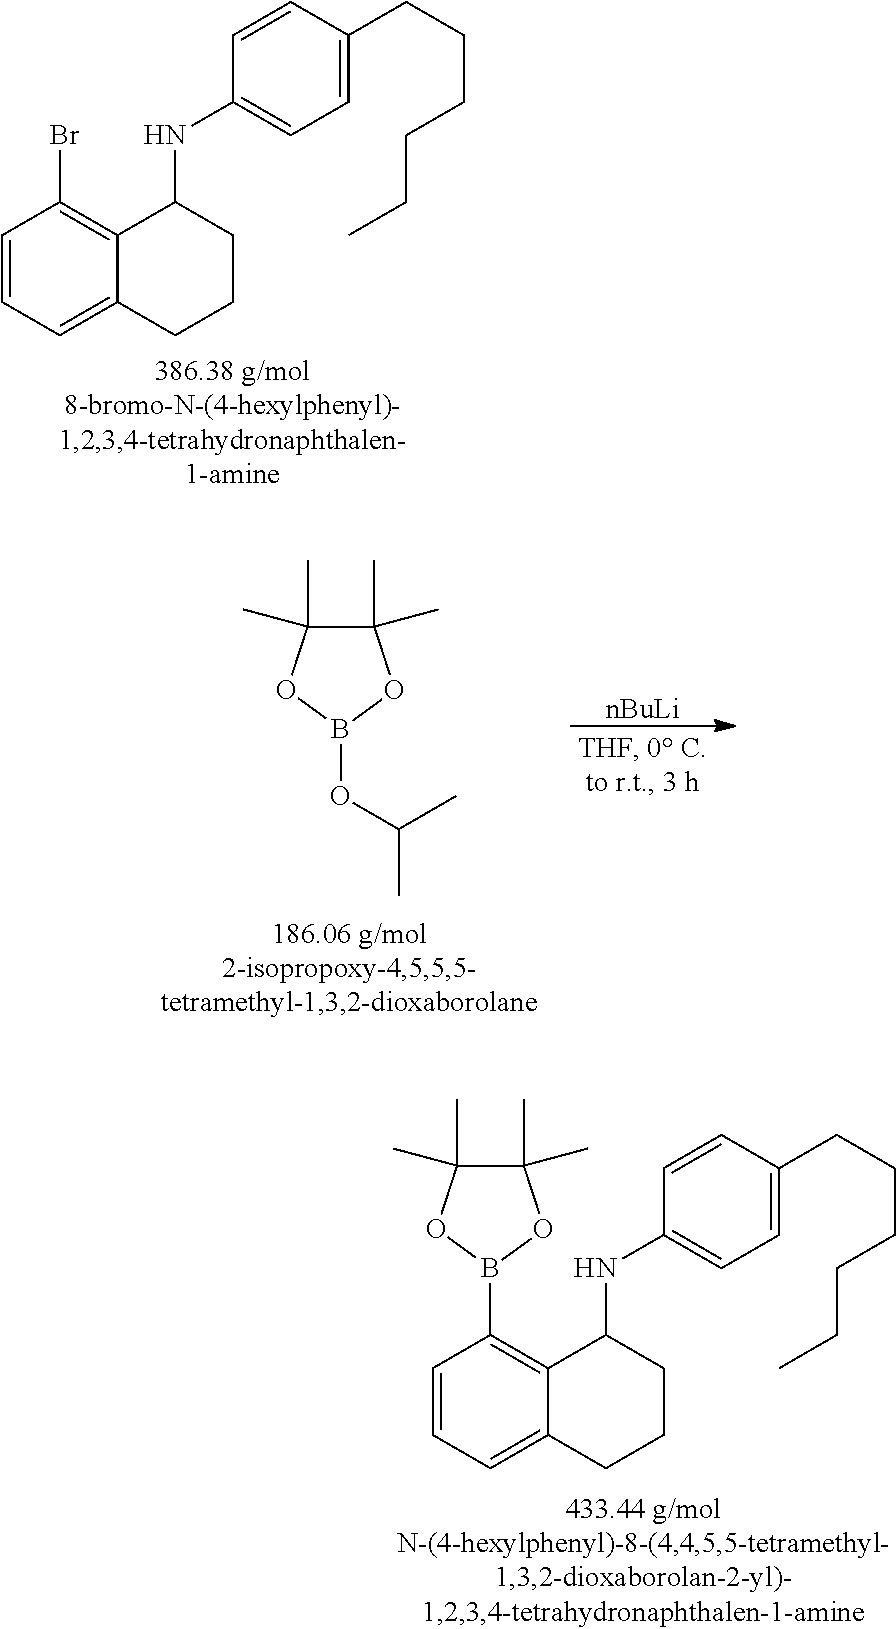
C1=CC=C2C(=C1Br)C(NC1=CC=C(CCCCCC)C=C1)CCC2.B1(OC(C)C)OC(C)(C)C(C)(C)O1.[nBuLi].C1=CC=C2C(=C1B1OC(C)(C)C(C)(C)O1)C(NC1=CC=C(CCCCCC)C=C1)CCC2
